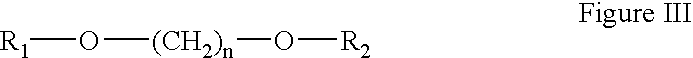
[R1]O[(CH2)n]O[R2]
